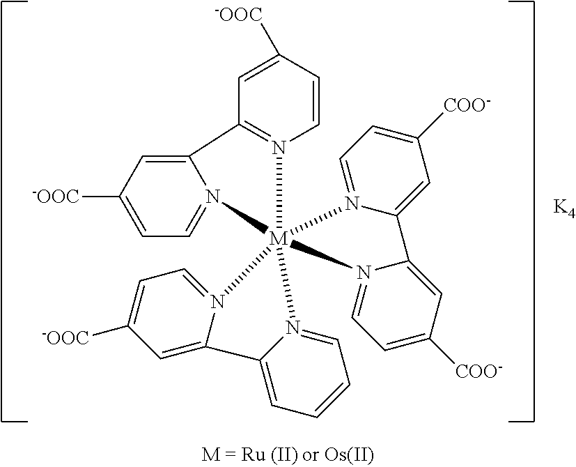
C1=CC([-OOC])=CC2=N1[M]13(N4=CC=C([-OOC])C=C4C4=CC=CC=N41)(N1=CC=C([-OOC])C=C21)N1=CC=C([COO-])C=C1C1=CC([COO-])=CC=N13.[K4]
